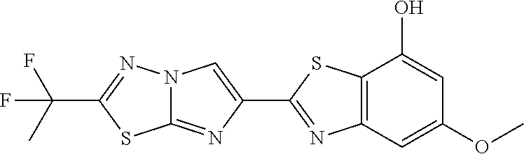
C12=NC(C3=NC4=C(S3)C(O)=CC(OC)=C4)=CN1N=C(C(C)(F)F)S2
